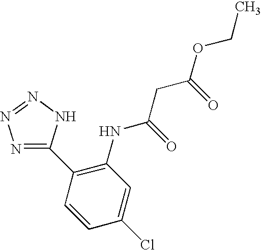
C1(C2=C(NC(CC(OCC)=O)=O)C=C(Cl)C=C2)=NN=NN1
